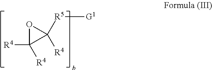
[R4]C1([R4])C([R4])([R5][G1])O1
